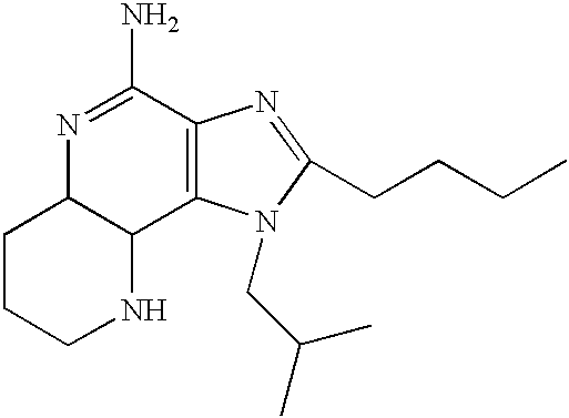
C1CCNC2C1N=C(N)C1=C2N(CC(C)C)C(CCCC)=N1
